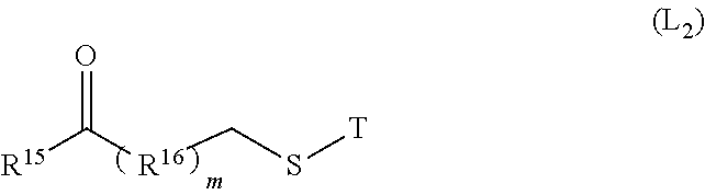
[R15]C([R16]CS[T])=O
